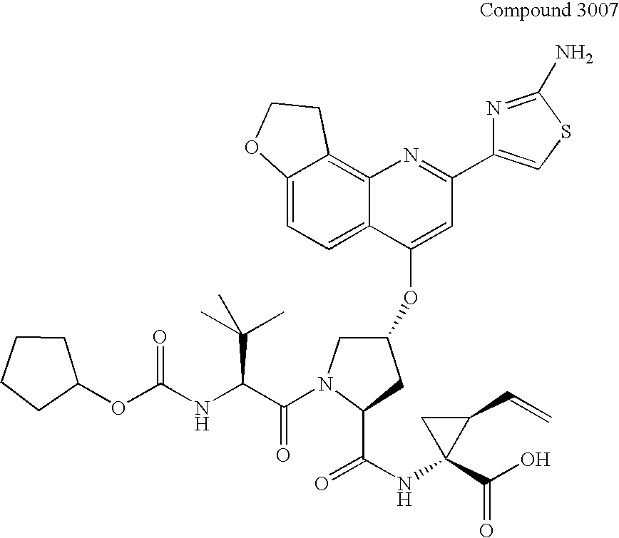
C12=CC=C3C(=C1CCO2)N=C(C1=CSC(N)=N1)C=C3OC1CN(C(=O)C(C(C)(C)C)NC(OC2CCCC2)=O)C(C(=O)NC2(C(=O)O)C(C=C)C2)C1
